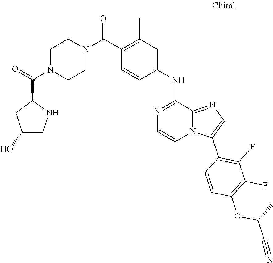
O(C(C#N)C)C1=C(F)C(F)=C(C2=CN=C3N2C=CN=C3NC2=CC(C)=C(C(N3CCN(C(C4CC(O)CN4)=O)CC3)=O)C=C2)C=C1
